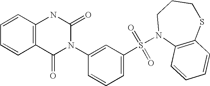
C1=CC2=C(C=C1)C(=O)N(C1=CC(S(=O)(=O)N3C4=C(SCCC3)C=CC=C4)=CC=C1)C(=O)N2
